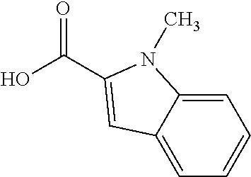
C1=C2C(=CC=C1)C=C(C(O)=O)N2C
